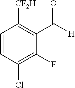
C1=CC(Cl)=C(F)C(C([H])=O)=C1[CF2H]
